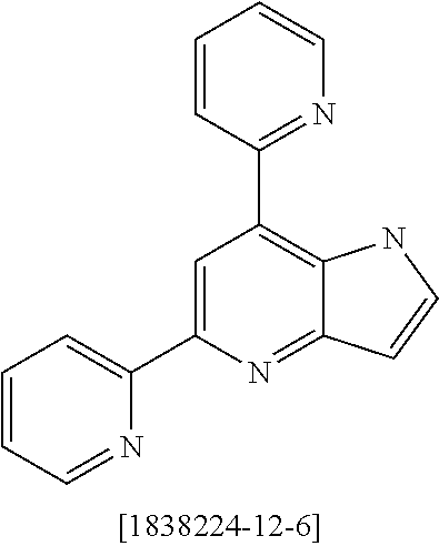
C1=C(C2=CC=CC=N2)N=C2C(=C1C1=NC=CC=C1)NC=C2
